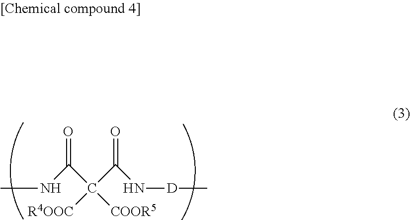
C(C(C(N[D]C)=O)([COOR5])[R4OOC])(NC)=O
